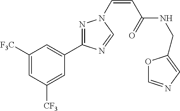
C1([F3C])=CC([CF3])=CC(C2=NN(C=CC(NCC3=CN=CO3)=O)C=N2)=C1
